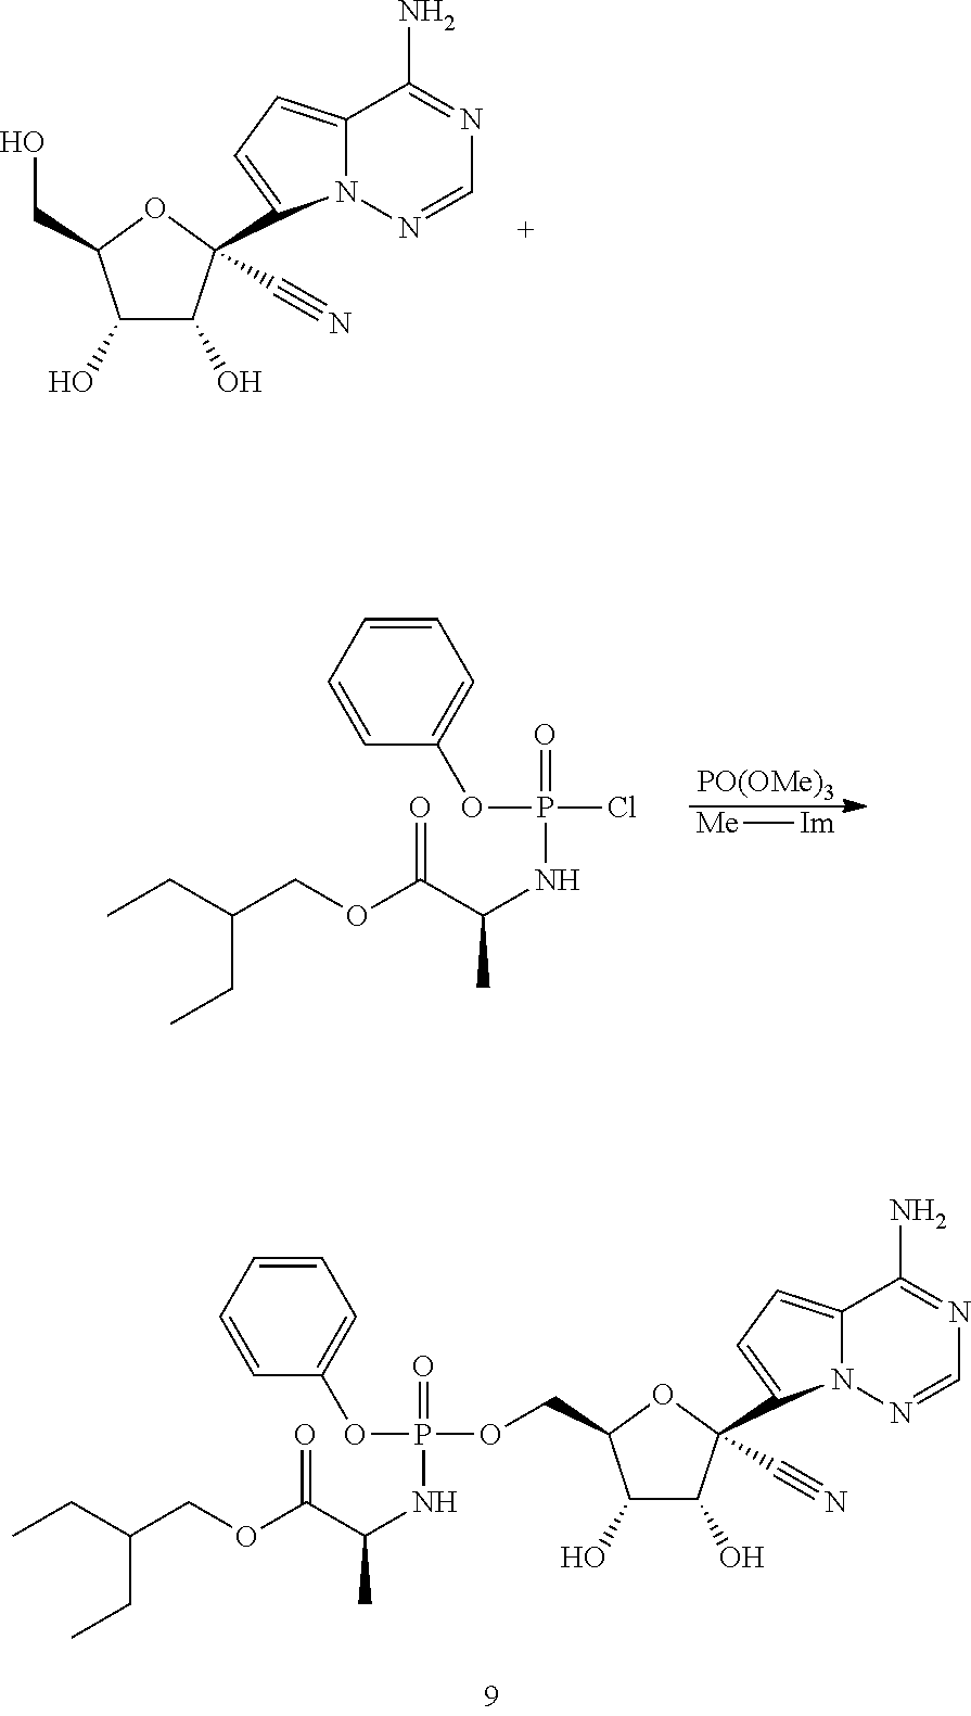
C1(O)C(O)C(C#N)(C2=CC=C3N2N=CN=C3N)OC1CO.C(COC(C(NP(=O)(Cl)OC1=CC=CC=C1)C)=O)(CC)CC.[PO(OMe)3].[Me][Im].C(COC(C(NP(=O)(OCC1C(O)C(O)C(C#N)(C2=CC=C3N2N=CN=C3N)O1)OC1=CC=CC=C1)C)=O)(CC)CC
